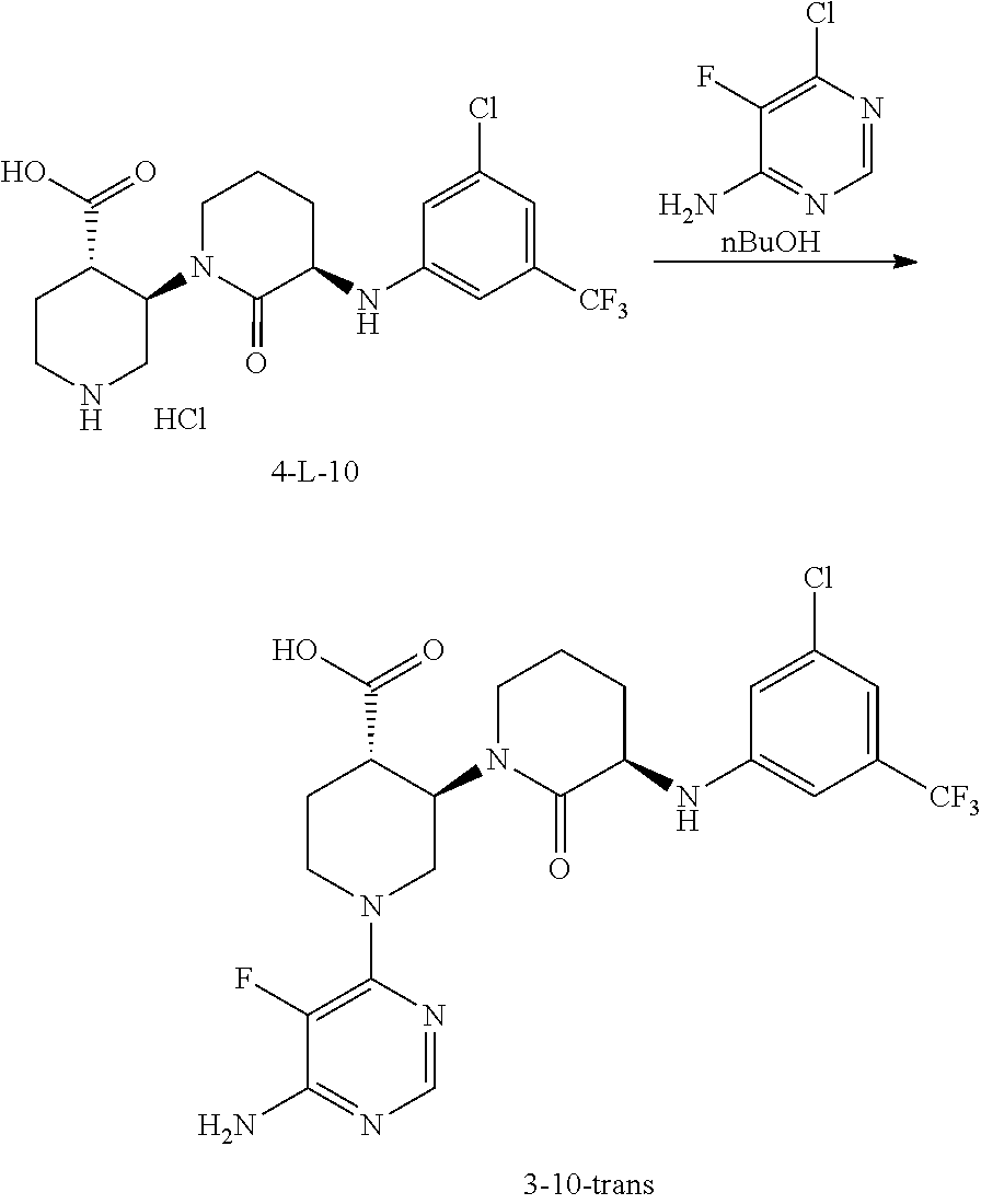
C1CN(C2=C(F)C(N)=NC=N2)CC(N2CCCC(NC3=CC([CF3])=CC(Cl)=C3)C2=O)C1C(O)=O.C1=NC(Cl)=C(F)C(N)=N1.[nBuOH].C1CNCC(N2CCCC(NC3=CC([CF3])=CC(Cl)=C3)C2=O)C1C(O)=O.Cl
